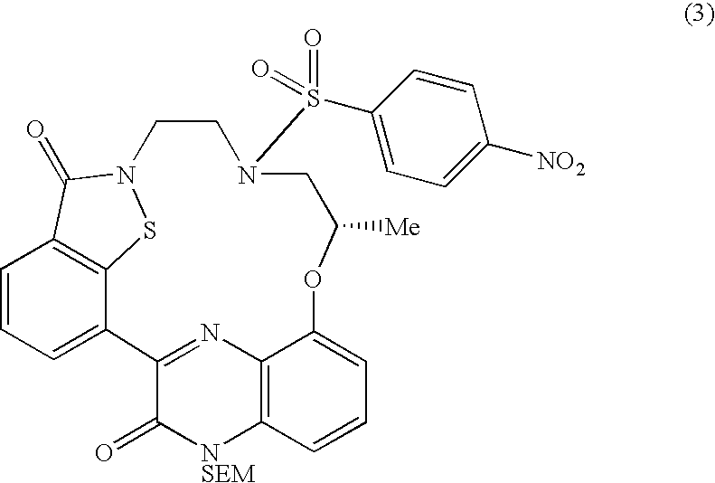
C12=NC3=C([NSEM]C1=O)C=CC=C3OC([Me])CN(S(C1=CC=C([NO2])C=C1)(=O)=O)CCN1SC3=C(C=CC=C23)C1=O
